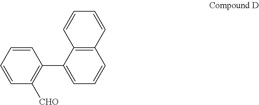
C1=CC=CC([CHO])=C1C1=CC=CC2=C1C=CC=C2
